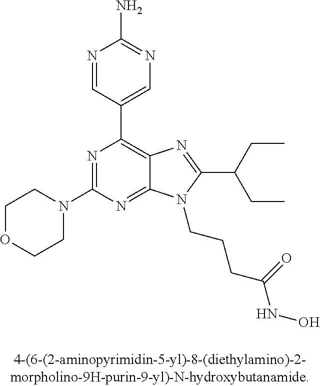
C1OCCN(C2=NC(C3=CN=C(N)N=C3)=C3C(=N2)N(CCCC(NO)=O)C(C(CC)CC)=N3)C1
